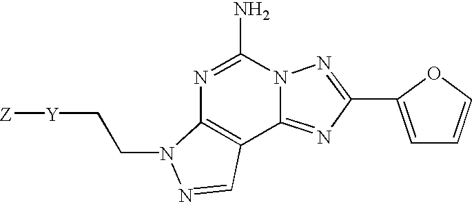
[Y](CCN1C2=C(C3=NC(C4=CC=CO4)=NN3C(N)=N2)C=N1)[Z]
